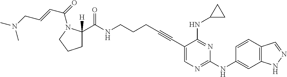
C1C(C(NCCCC#CC2=CN=C(NC3=CC4=C(C=C3)C=NN4)N=C2NC2CC2)=O)([H])N(C(=O)C=CCN(C)C)CC1
